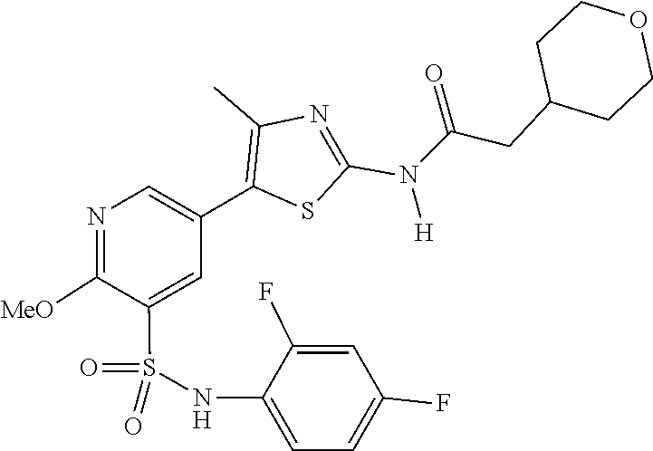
O=C(CC1CCOCC1)N(C1=NC(C)=C(C2=CN=C([MeO])C(S(=O)(NC3=CC=C(F)C=C3F)=O)=C2)S1)[H]
